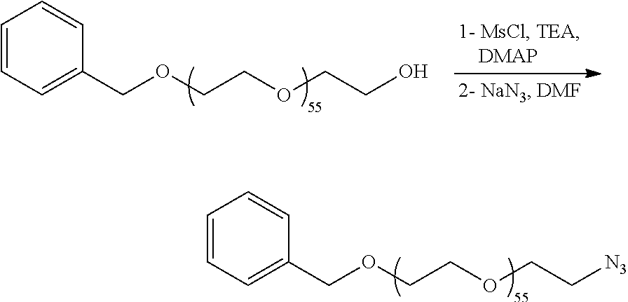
C1=CC=C(COCCOCCO)C=C1.C1=CC=C(COCCOCC[N3])C=C1
